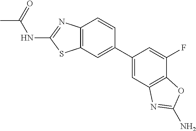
C1=C(F)C2=C(C=C1C1=CC3=C(C=C1)N=C(NC(C)=O)S3)N=C(N)O2
